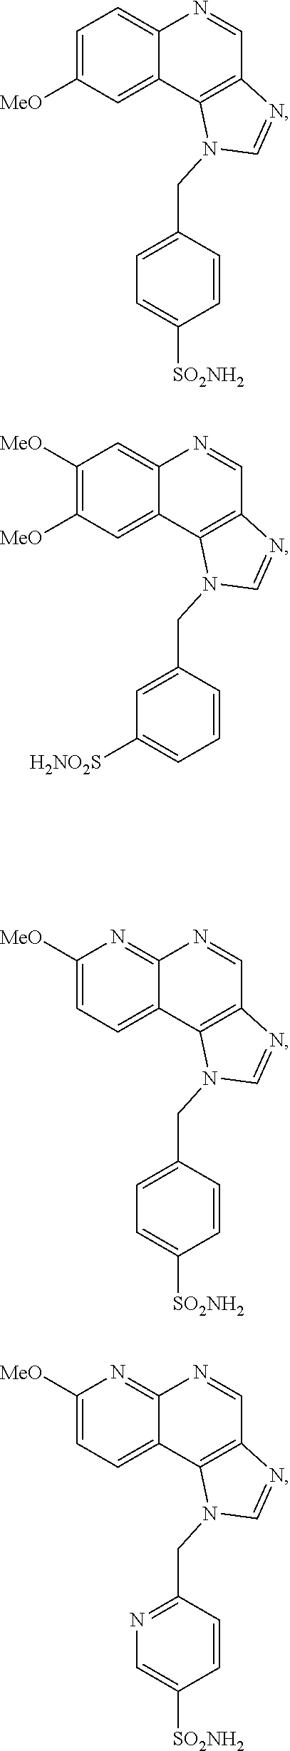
C1=C([MeO])C=C2C(=C1)N=CC1=C2N(CC2=CC=C([SO2NH2])C=C2)C=N1.C1([MeO])=C([MeO])C=C2C(=C1)N=CC1=C2N(CC2=CC([H2NO2S])=CC=C2)C=N1.C1([MeO])=CC=C2C(=N1)N=CC1=C2N(CC2=CC=C([SO2NH2])C=C2)C=N1.C1([MeO])=CC=C2C(=N1)N=CC1=C2N(CC2=NC=C([SO2NH2])C=C2)C=N1
